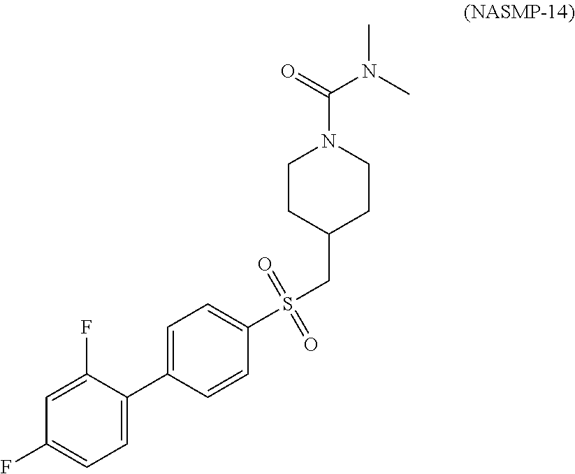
C1CC(CS(C2=CC=C(C3=CC=C(F)C=C3F)C=C2)(=O)=O)CCN1C(N(C)C)=O
